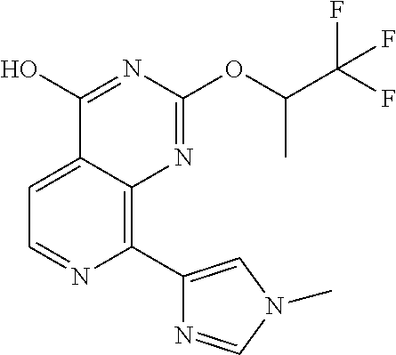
C1=C2C(=C(C3=CN(C)C=N3)N=C1)N=C(OC(C(F)(F)F)C)N=C2O
